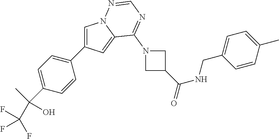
C1=C(C2=CC=C(C(C)(O)C(F)(F)F)C=C2)C=C2N1N=CN=C2N1CC(C(NCC2=CC=C(C)C=C2)=O)C1
